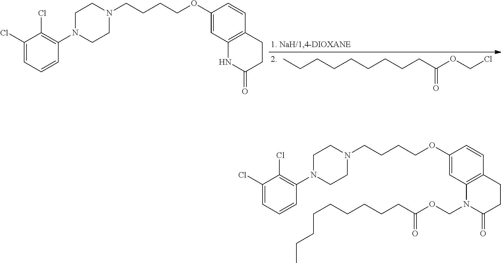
C1(Cl)=CC=CC(N2CCN(CCCCOC3=CC4=C(C=C3)CCC(=O)N4)CC2)=C1Cl.O=C(CCCCCCCCC)OCCl.C1(Cl)=CC=CC(N2CCN(CCCCOC3=CC4=C(C=C3)CCC(=O)N4COC(CCCCCCCCC)=O)CC2)=C1Cl
